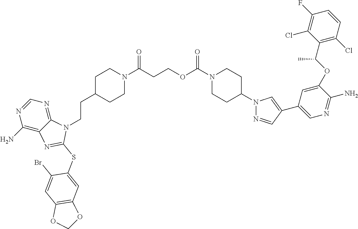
C(CCOC(N1CCC(N2N=CC(C3=CN=C(N)C(OC(C4=C(Cl)C=CC(F)=C4Cl)C)=C3)=C2)CC1)=O)(N1CCC(CCN2C3=NC=NC(N)=C3N=C2SC2=CC3=C(C=C2Br)OCO3)CC1)=O
